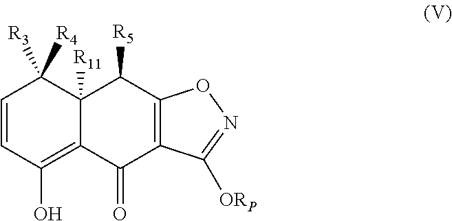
C1=CC(O)=C2C([R11])(C1([R3])[R4])C([R5])C1=C(C2=O)C([ORP])=NO1
